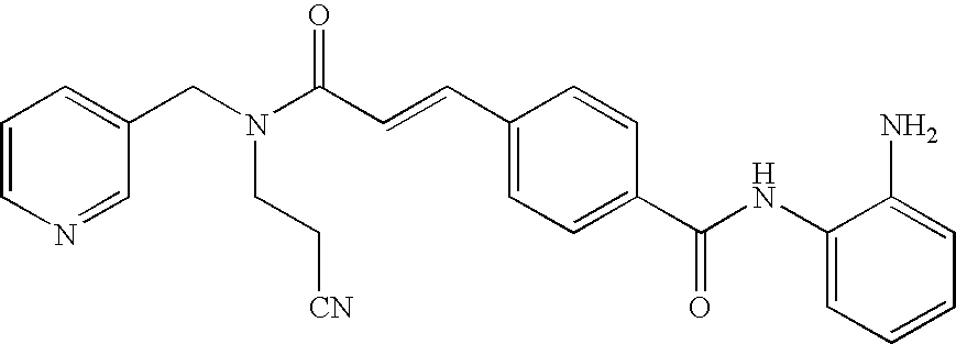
C(C=CC1=CC=C(C(NC2=CC=CC=C2N)=O)C=C1)(N(CC1=CC=CN=C1)CC[CN])=O
